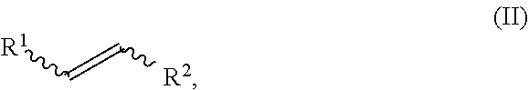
C(=C[R2])[R1]
